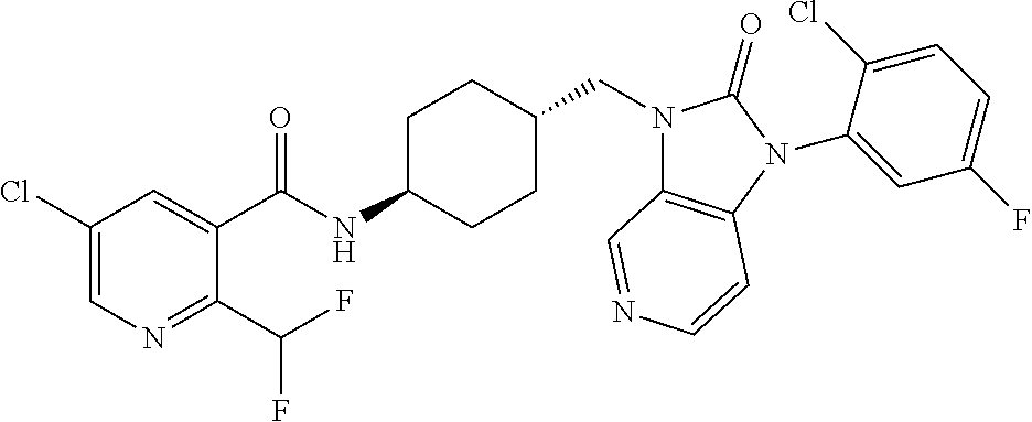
C1(Cl)=CN=C(C(F)F)C(C(NC2CCC(CN3C4=C(N(C5=CC(F)=CC=C5Cl)C3=O)C=CN=C4)CC2)=O)=C1
